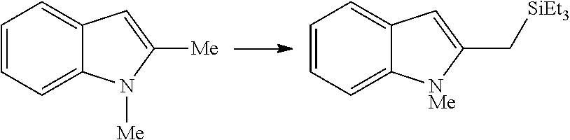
C1=CC=C2C(=C1)C=C([Me])N2[Me].C1=CC=C2C(=C1)C=C(C[SiEt3])[NMe]2
